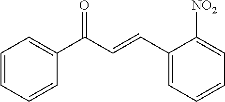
C1=CC=CC(C(C=CC2=CC=CC=C2[NO2])=O)=C1
